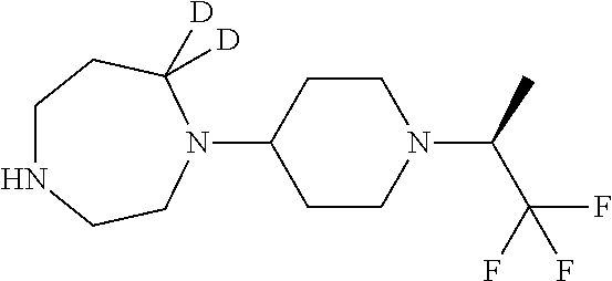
C1NCCN(C2CCN(C(C)C(F)(F)F)CC2)C([D])([D])C1
